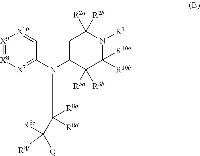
C12=[X10][X9]=[X8][X7]=C1N(C([R8d])([R8a])C([Q])([R8e])[R8f])C1=C2C([R2a])([R2b])N([R1])C([R10b])([R10a])C1([R3a])[R3b]
